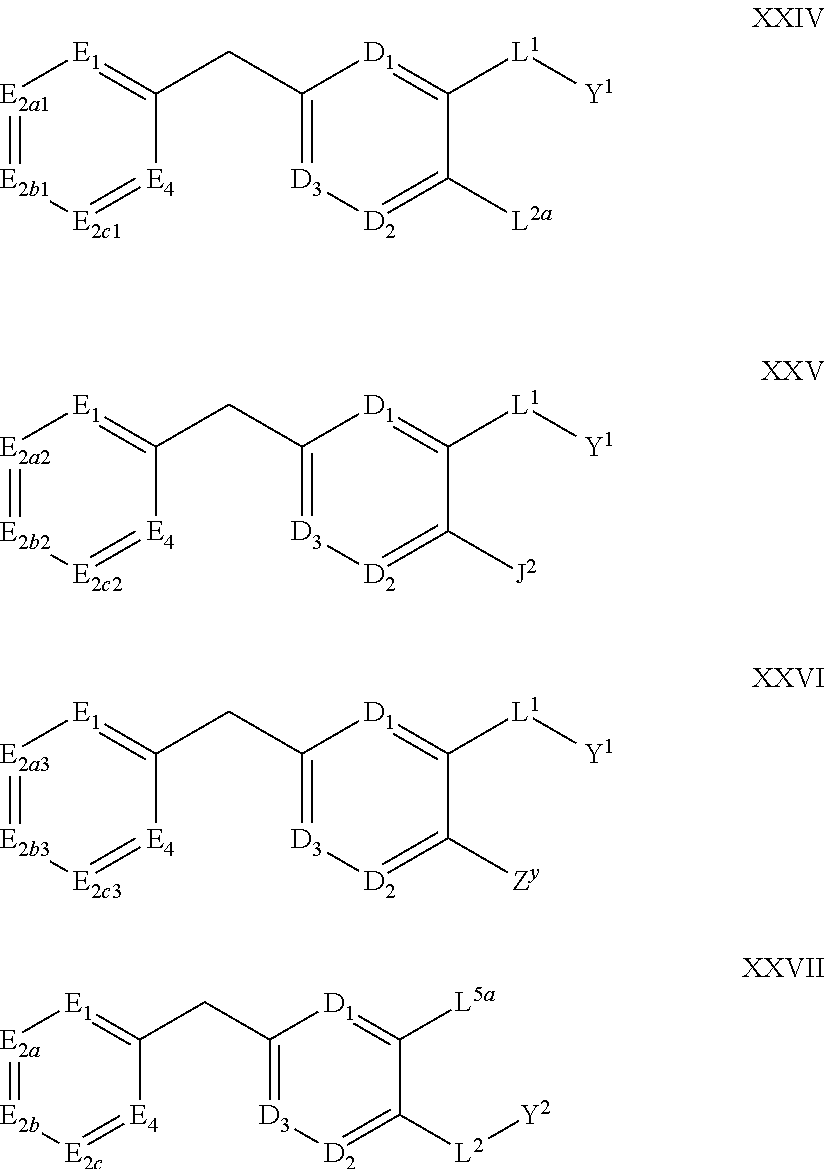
[E2a1]1=[E2b1][E2c1]=[E4]C(CC2=[D3][D2]=C([L2a])C([L1][Y1])=[D1]2)=[E1]1.[E2a2]1=[E2b2][E2c2]=[E4]C(CC2=[D3][D2]=C([J2])C([L1][Y1])=[D1]2)=[E1]1.[E2a3]1=[E2b3][E2c3]=[E4]C(CC2=[D3][D2]=C([Zy])C([L1][Y1])=[D1]2)=[E1]1.[E2a]1=[E2b][E2c]=[E4]C(CC2=[D3][D2]=C([L2][Y2])C([L5a])=[D1]2)=[E1]1
